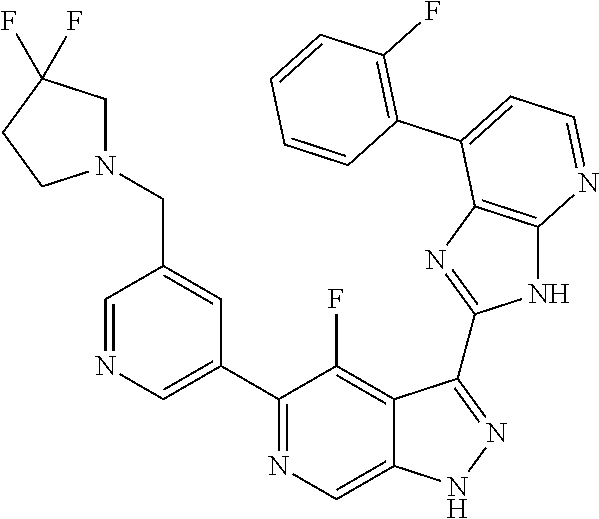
C1=NC=C(C2=NC=C3C(=C2F)C(C2=NC4=C(N2)N=CC=C4C2=C(F)C=CC=C2)=NN3)C=C1CN1CC(F)(F)CC1
